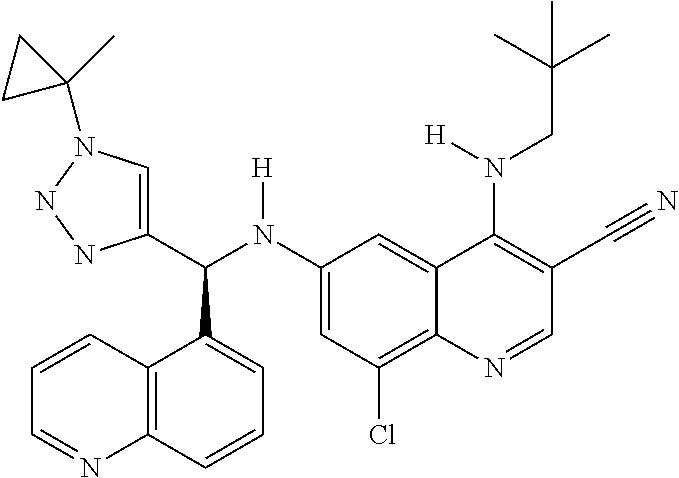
C1(N(C(C2=CN(C3(C)CC3)NN2)C2=CC=CC3=C2C=CC=N3)[H])=CC(Cl)=C2C(=C1)C(N(CC(C)(C)C)[H])=C(C#N)C=N2
